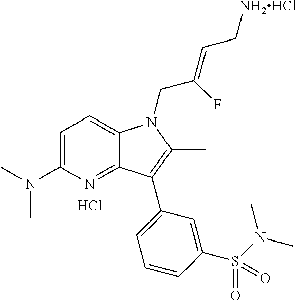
C1=C(N(C)C)N=C2C(=C1)N(CC(=CC[NH2HCl])F)C(C)=C2C1=CC=CC(S(N(C)C)(=O)=O)=C1.Cl
